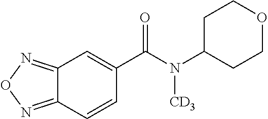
C1C(N(C(C2=CC3=NON=C3C=C2)=O)[CD3])CCOC1
